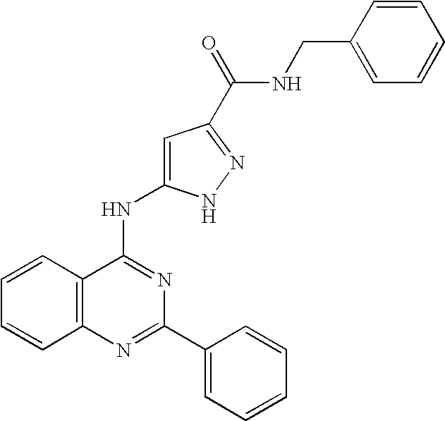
C12=C(N=C(C3=CC=CC=C3)N=C1NC1=CC(C(=O)NCC3=CC=CC=C3)=NN1)C=CC=C2
